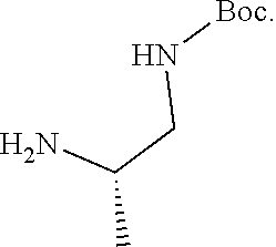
NC(C)CN[Boc]
